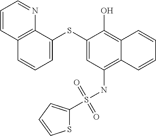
C12=C(NS(=O)(=O)C3=CC=CS3)C=C(SC3=CC=CC4=C3N=CC=C4)C(O)=C1C=CC=C2
